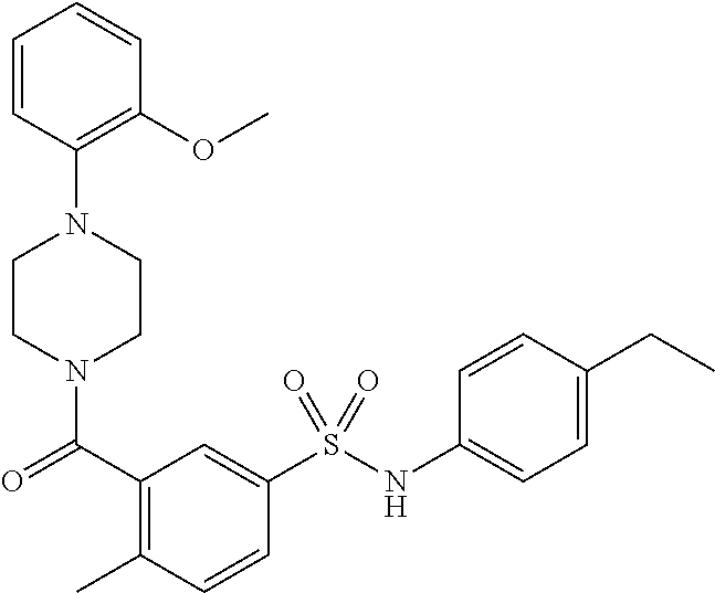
C1CN(C(=O)C2=C(C)C=CC(S(NC3=CC=C(CC)C=C3)(=O)=O)=C2)CCN1C1=C(OC)C=CC=C1
